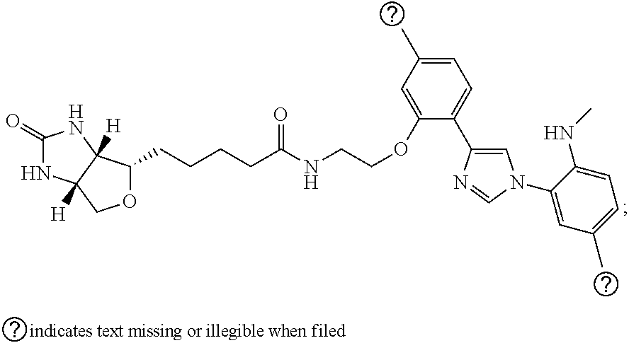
O1C(CCCCC(NCCOC2=CC(C)=CC=C2C2=CN(C3=CC(C)=CC=C3NC)C=N2)=O)C2([H])C([H])(C1)NC(=O)N2
